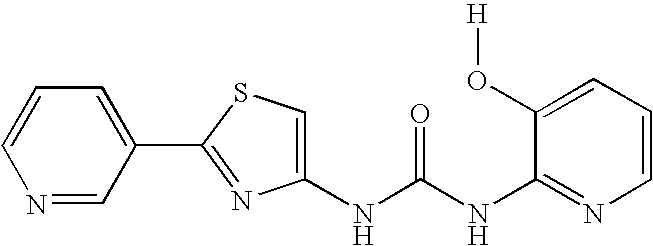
N1=CC(C2=NC(NC(NC3=NC=CC=C3O[H])=O)=CS2)=CC=C1
